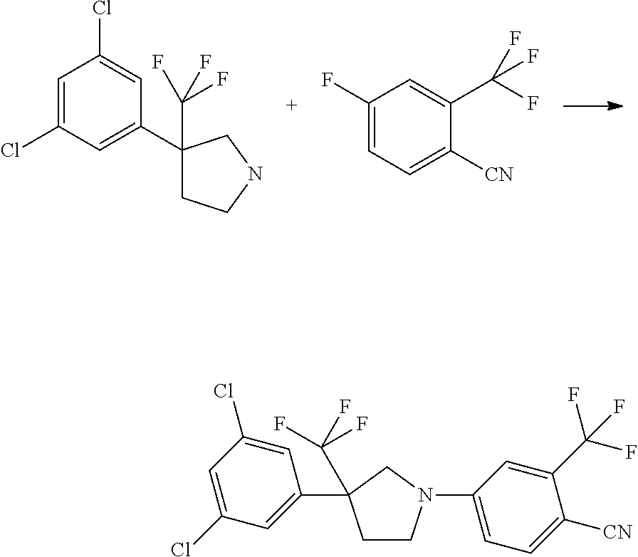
C1(F)=CC=C([CN])C(C(F)(F)F)=C1.C1=C(Cl)C=C(C2(C(F)(F)F)CCNC2)C=C1Cl.C1=C(Cl)C=C(Cl)C=C1C1(C(F)(F)F)CCN(C2=CC=C([CN])C(C(F)(F)F)=C2)C1
